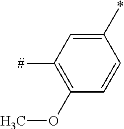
C1(*)=CC([#])=C(OC)C=C1
